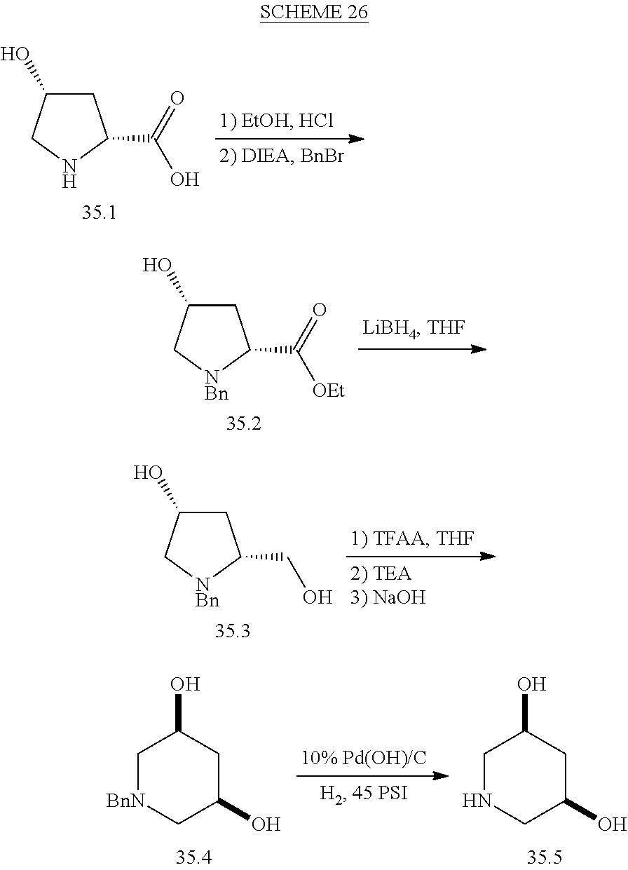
C1C(O)CNC1C(O)=O.C1C(O)C[NBn]C1C([OEt])=O.C1C(O)C[NBn]C1CO.C1[BnN]CC(O)CC1O.C1NCC(O)CC1O
